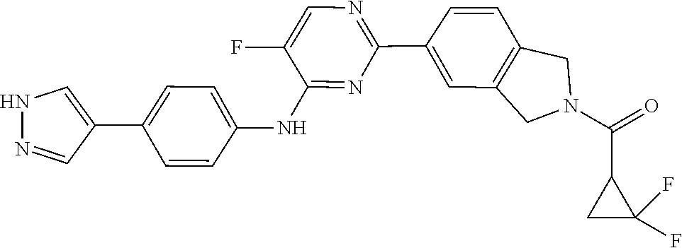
C1(F)=CN=C(C2=CC3=C(C=C2)CN(C(C2CC2(F)F)=O)C3)N=C1NC1=CC=C(C2=CNN=C2)C=C1
